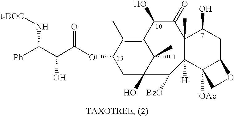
[t-BOC]NC([Ph])C(C(OC1CC2(O)C(C)(C)C(=C1C)C(O)C(=O)C1(C)C([H])(C3([OAc])C(CC1O)OC3)C2[BzO])=O)O
